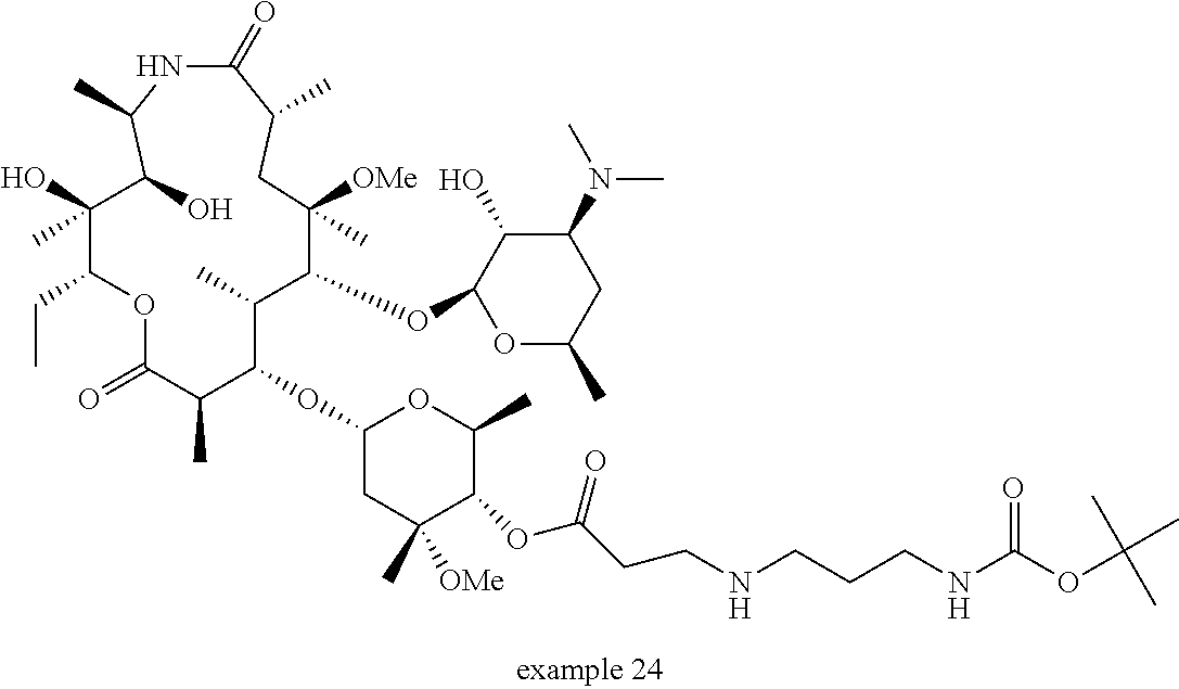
C1(OC2C(C)C(OC3OC(C)CC(N(C)C)C3O)C([OMe])(C)CC(C)C(=O)NC(C)C(O)C(C)(O)C(CC)OC(=O)C2C)CC(C)([OMe])C(OC(CCNCCCNC(OC(C)(C)C)=O)=O)C(C)O1
